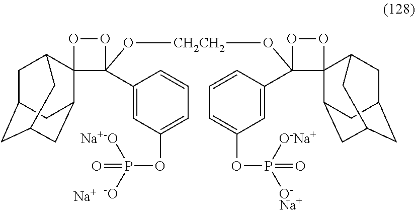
O1C2(C(C3=CC(OP(=O)([Na+-O])[-O])=CC=C3)(O[CH2CH2]OC3(C4=CC(OP(=O)([O-Na+])[O-Na+])=CC=C4)C4(C5CC6CC(CC4C6)C5)OO3)O1)C1CC3CC(CC2C3)C1.[Na]
